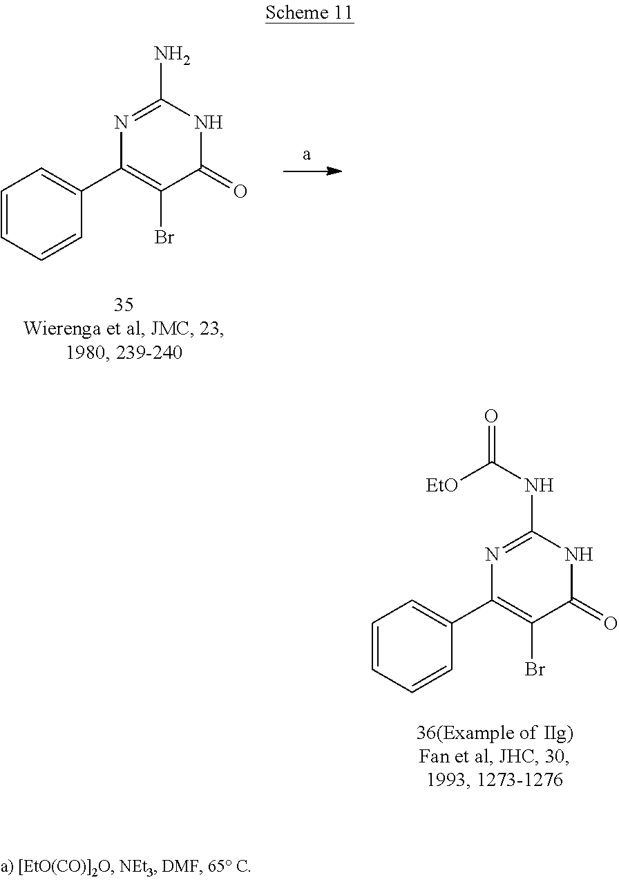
C1=CC=CC(C2=C(Br)C(=O)NC(N)=N2)=C1.C1=CC=CC(C2=C(Br)C(=O)NC(NC(=O)[EtO])=N2)=C1
